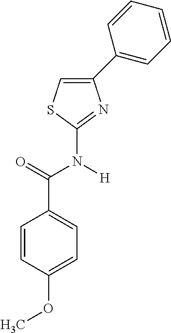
C1=C(C2=CC=CC=C2)N=C(N([H])C(=O)C2=CC=C(OC)C=C2)S1
